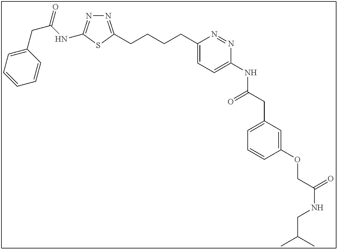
N1=C(CCCCC2=CC=C(NC(CC3=CC=CC(OCC(NCC(C)C)=O)=C3)=O)N=N2)SC(NC(=O)CC2=CC=CC=C2)=N1
